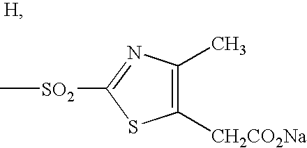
C[SO2]C1=NC(C)=C([CH2CO2Na])S1
